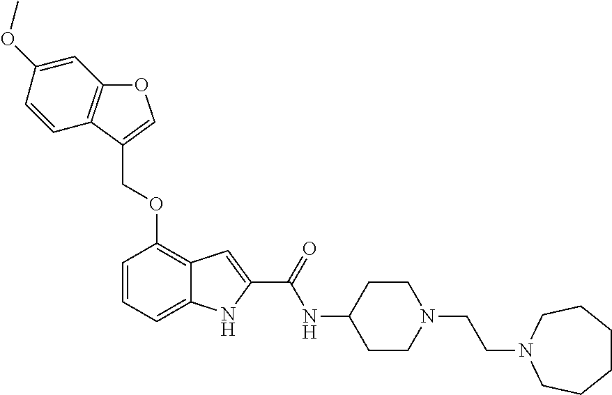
O(C1=C2C(=CC=C1)NC(C(NC1CCN(CCN3CCCCCC3)CC1)=O)=C2)CC1=COC2=C1C=CC(OC)=C2
